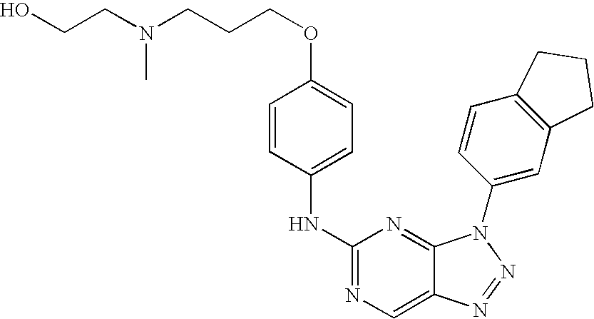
N(C1=NC=C2C(=N1)N(C1=CC3=C(C=C1)CCC3)N=N2)C1=CC=C(OCCCN(CCO)C)C=C1
